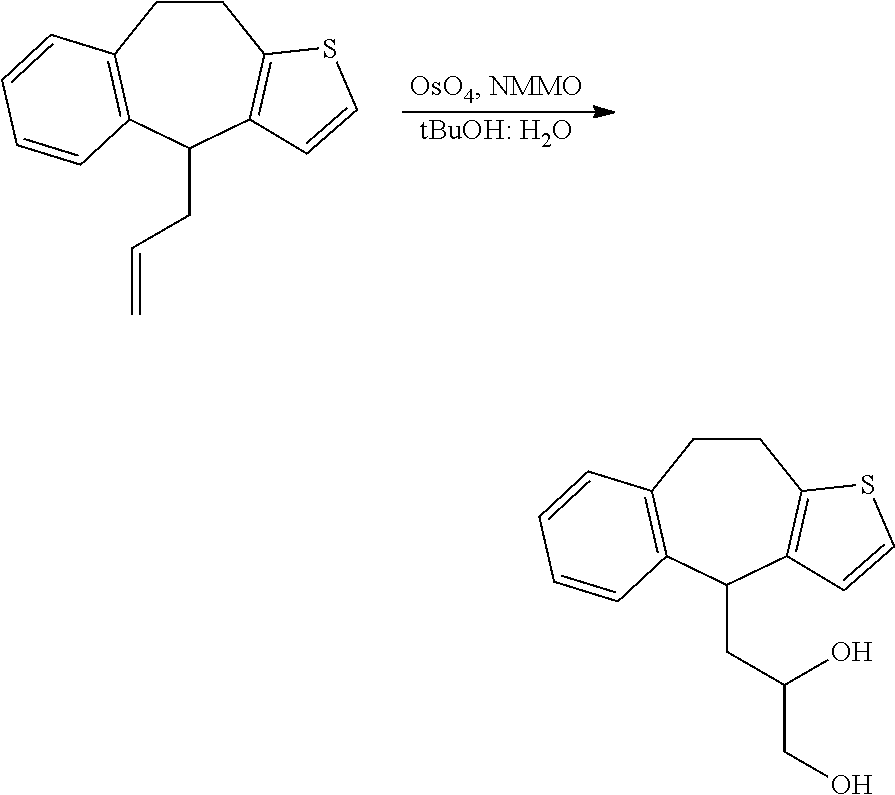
[tBuOH: H2O].C1CC2=C(C(CC=C)C3=C1SC=C3)C=CC=C2.C1CC2=C(C(CC(O)CO)C3=C1SC=C3)C=CC=C2
